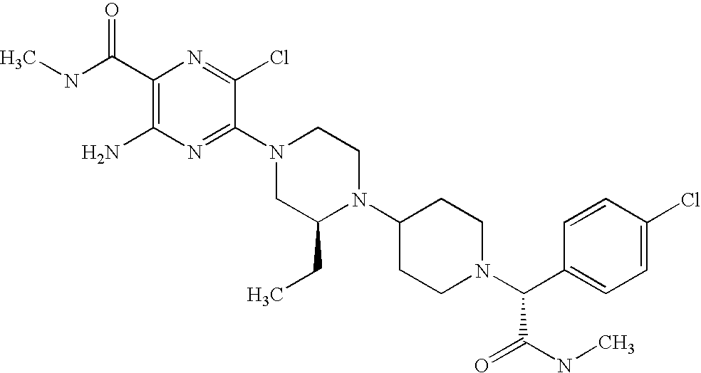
C1(C(NC)=O)=C(N)N=C(N2CC(CC)N(C3CCN(C(C4=CC=C(Cl)C=C4)C(NC)=O)CC3)CC2)C(Cl)=N1
